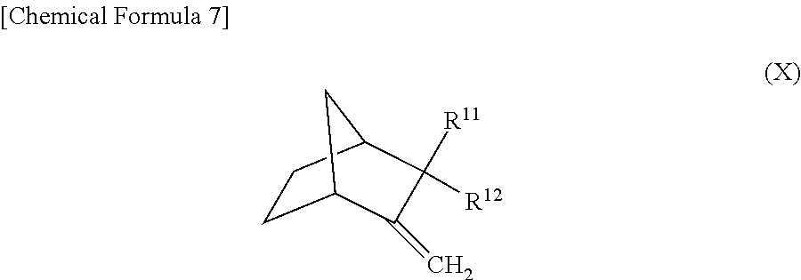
C1C2CC(C1)C([R11])([R12])C2=C
